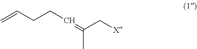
C=CCCC=C(C)C[X]
